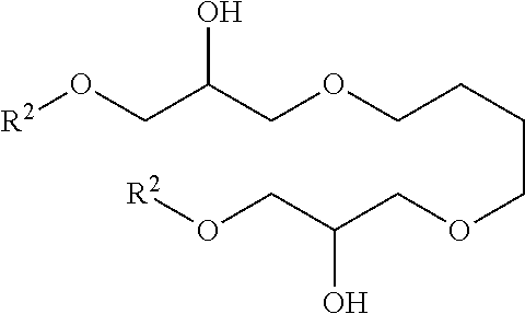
[R2]OCC(COCCCCOCC(CO[R2])O)O
